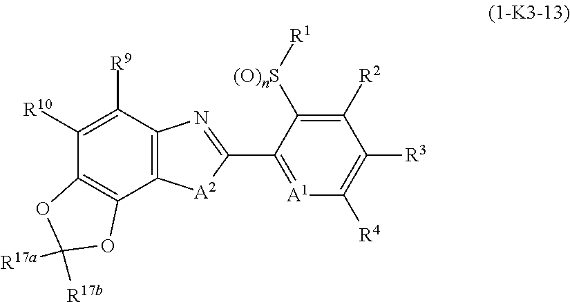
C12=C(C([R9])=C([R10])C3=C1OC([R17b])([R17a])O3)N=C(C1=[A1]C([R4])=C([R3])C([R2])=C1[(O)nS][R1])[A2]2
